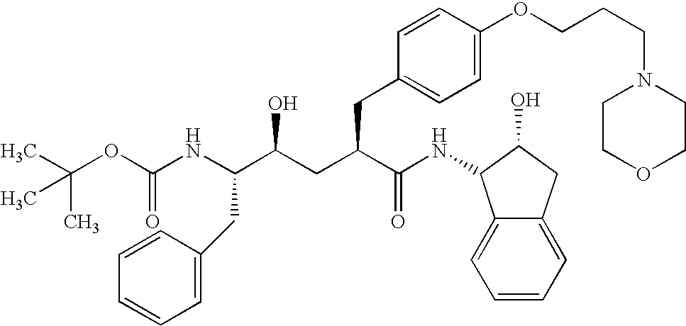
C(C)(OC(NC(C(CC(C(NC1C2=CC=CC=C2CC1O)=O)CC1=CC=C(OCCCN2CCOCC2)C=C1)O)CC1=CC=CC=C1)=O)(C)C
